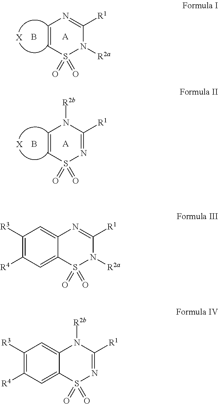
C1=CS(=O)(=O)N([R2a])C([R1])=N1.[X].B.[A].C1=CS(=O)(=O)N=C([R1])N1[R2b].[X].B.[A].C12=CC([R3])=C([R4])C=C1S(=O)(=O)N([R2a])C([R1])=N2.C12=CC([R3])=C([R4])C=C1S(=O)(=O)N=C([R1])N2[R2b]
